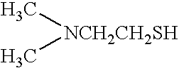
[NCH2CH2SH](C)C
